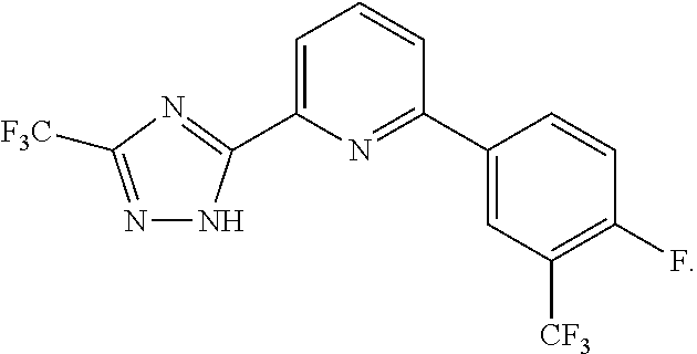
C1(C2=NC([F3C])=NN2)=CC=CC(C2=CC([CF3])=C(F)C=C2)=N1
